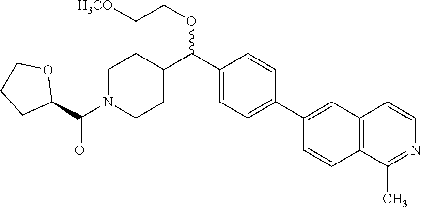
C1(C(C2CCN(C(C3OCCC3)=O)CC2)OCC[H3CO])=CC=C(C2=CC3=C(C=C2)C(C)=NC=C3)C=C1
